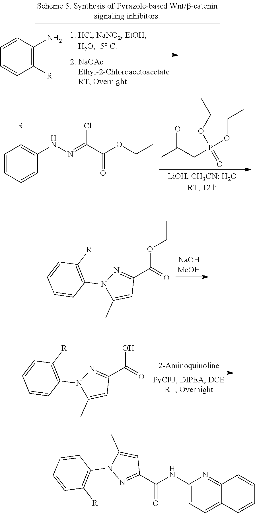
CC(=O)CP(OCC)(OCC)=O.C1=CC=CC(NN=C(Cl)C(=O)OCC)=C1[R].C1(C(OCC)=O)=NN(C2=C([R])C=CC=C2)C(C)=C1.C1(C(O)=O)=NN(C2=C([R])C=CC=C2)C(C)=C1.C1=CC(N)=C([R])C=C1.C1(NC(=O)C2=NN(C3=C([R])C=CC=C3)C(C)=C2)=CC=C2C(=N1)C=CC=C2
